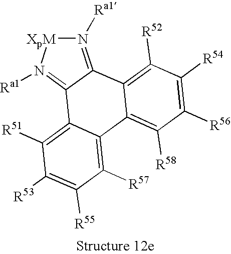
C1([R57])=C2C(=C([R51])C([R53])=C1[R55])C1=N([Ra1])[XpM]N([Ra1])=C1C1=C([R52])C([R54])=C([R56])C([R58])=C21
